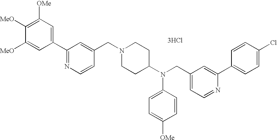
C1([OMe])=C([MeO])C([MeO])=CC(C2=NC=CC(CN3CCC(N(CC4=CC=NC(C5=CC=C(Cl)C=C5)=C4)C4=CC=C([OMe])C=C4)CC3)=C2)=C1.[3HCl]
